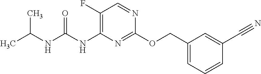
C1=CC=C(COC2=NC(NC(NC(C)C)=O)=C(F)C=N2)C=C1C#N
